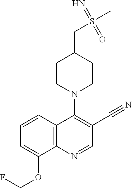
C12=C(N=CC(C#N)=C1N1CCC(CS(=N)(=O)C)CC1)C(OCF)=CC=C2
